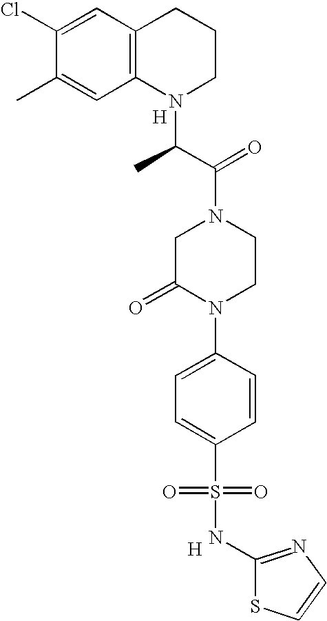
C1(Cl)=CC2=C(C=C1C)N(C(C(N1CC(=O)N(C3=CC=C(S(=O)(=O)NC4=NC=CS4)C=C3)CC1)=O)C)CCC2.[H].[H]
